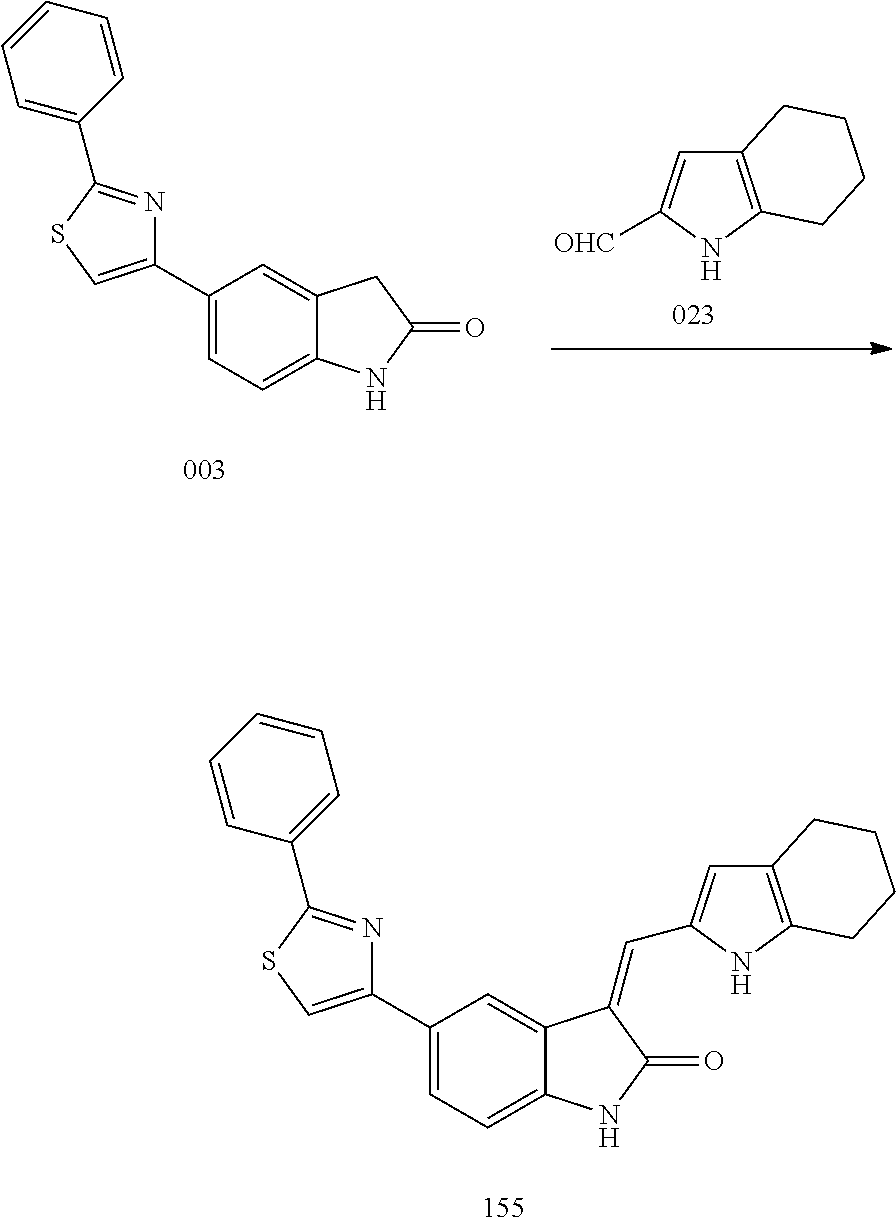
C12=C(NC([OHC])=C1)CCCC2.C1(C2=CC=C3C(=C2)CC(=O)N3)=CSC(C2=CC=CC=C2)=N1.C1(C2=CC=C3C(=C2)C(=CC2=CC4=C(N2)CCCC4)C(=O)N3)=CSC(C2=CC=CC=C2)=N1
